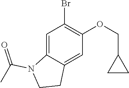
C1=C2C(=CC(OCC3CC3)=C1Br)CCN2C(C)=O
